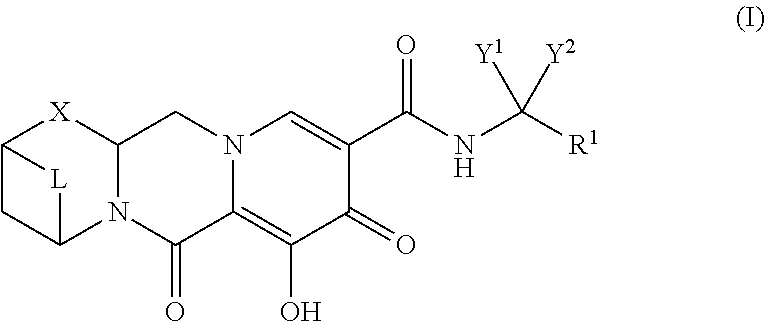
C12CC(N3C([X]1)CN1C(=C(O)C(=O)C(C(NC([R1])([Y2])[Y1])=O)=C1)C3=O)[L]2
